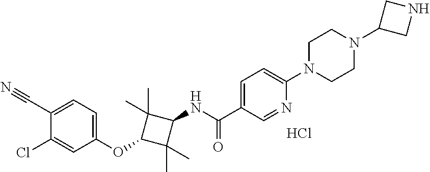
C1=C(C(=O)NC2C(C)(C)C(OC3=CC=C(C#N)C(Cl)=C3)C2(C)C)C=NC(N2CCN(C3CNC3)CC2)=C1.Cl
